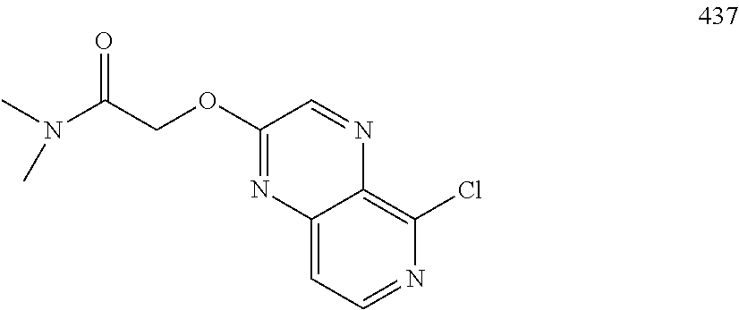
C12=CC=NC(Cl)=C1N=CC(OCC(N(C)C)=O)=N2
